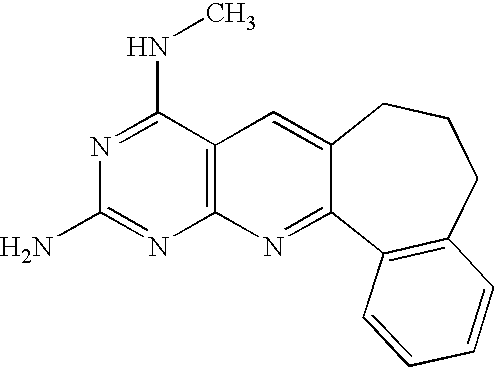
N1=C(NC)C2=C(N=C1N)N=C1C(=C2)CCCC2=C1C=CC=C2
